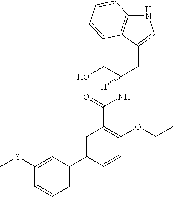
N1C2=C(C(CC(NC(C3=C(OCC)C=CC(C4=CC=CC(SC)=C4)=C3)=O)(CO)[H])=C1)C=CC=C2
